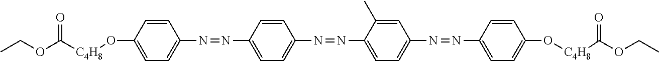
CCOC([C4H8]OC1=CC=C(N=NC2=CC=C(N=NC3=CC=C(N=NC4=CC=C(O[C4H8]C(OCC)=O)C=C4)C=C3C)C=C2)C=C1)=O
